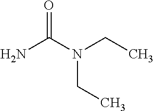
NC(N(CC)CC)=O
